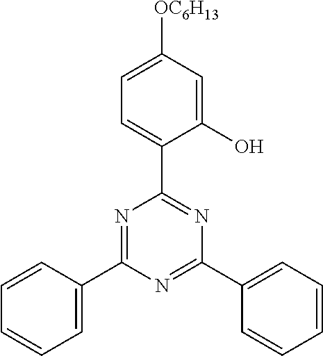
C1(O)=CC([OC6H13])=CC=C1C1=NC(C2=CC=CC=C2)=NC(C2=CC=CC=C2)=N1
